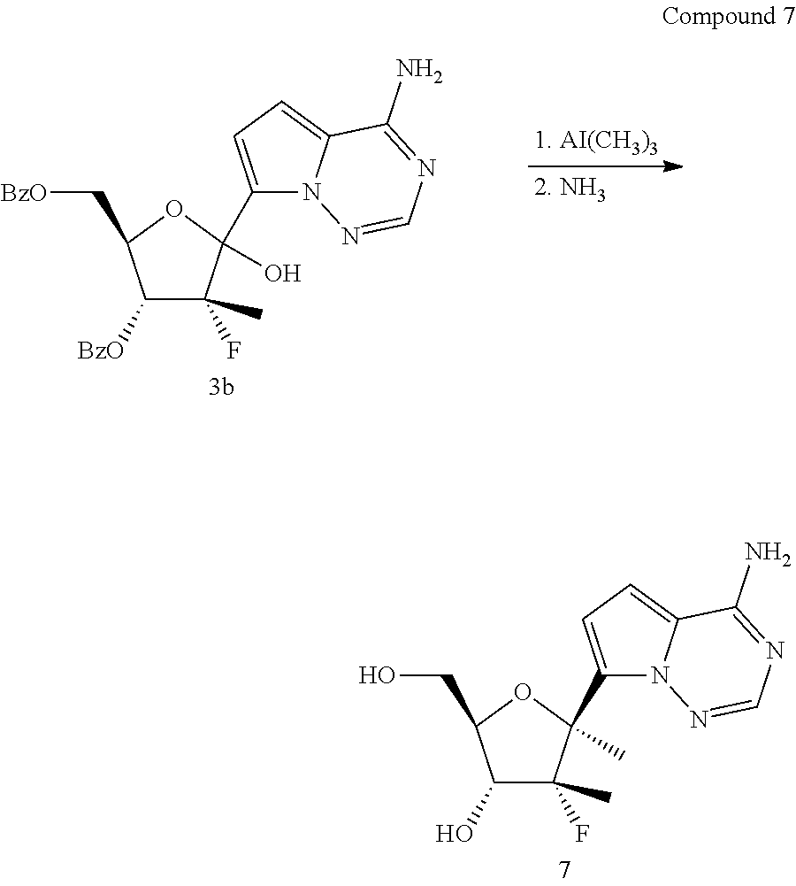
C1(O)C(F)(C)C(C2=CC=C3N2N=CN=C3N)(C)OC1CO.C1([BzO])C(F)(C)C(C2=CC=C3N2N=CN=C3N)(O)OC1C[BzO]
